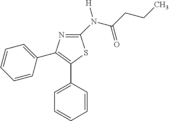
C1(N(C(CCC)=O)[H])=NC(C2=CC=CC=C2)=C(C2=CC=CC=C2)S1
